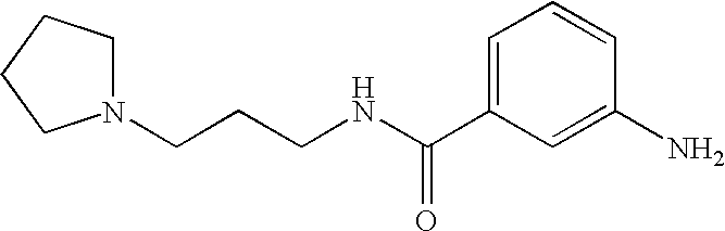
N1(CCCNC(C2=CC=CC(N)=C2)=O)CCCC1
